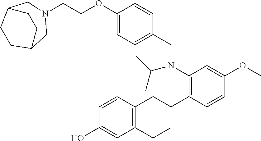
N1(CCOC2=CC=C(CN(C3=C(C4CC5=C(CC4)C=C(O)C=C5)C=CC(OC)=C3)C(C)C)C=C2)CC2CCC(C1)CC2
